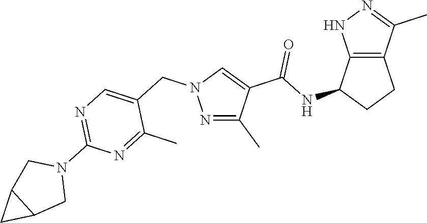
N1=C(C)C(C(NC2CCC3=C2NN=C3C)=O)=CN1CC1=CN=C(N2CC3C(C2)C3)N=C1C
